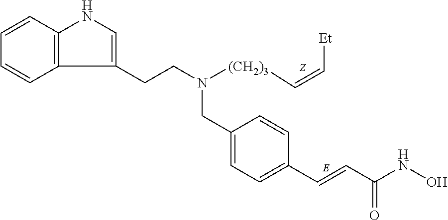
C1=CC2=C(C=C1)C(CCN(CC1=CC=C(C=CC(NO)=O)C=C1)[(CH2)3]C=C[Et])=CN2
